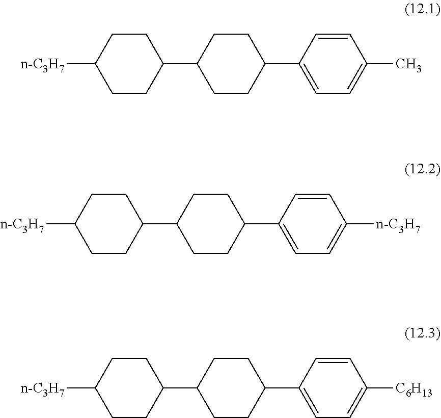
[n-C3H7]C1CCC(C2CCC(C3=CC=C(C)C=C3)CC2)CC1.[n-C3H7]C1CCC(C2CCC(C3=CC=C([n-C3H7])C=C3)CC2)CC1.[n-C3H7]C1CCC(C2CCC(C3=CC=C([C6H13])C=C3)CC2)CC1
